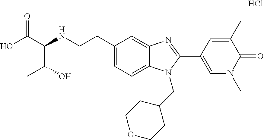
C1(CCNC(C(O)=O)C(O)C)=CC=C2C(=C1)N=C(C1=CN(C)C(=O)C(C)=C1)N2CC1CCOCC1.Cl
